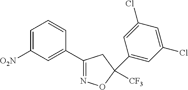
C1=C([O2N])C=C(C2=NOC(C3=CC(Cl)=CC(Cl)=C3)([CF3])C2)C=C1
